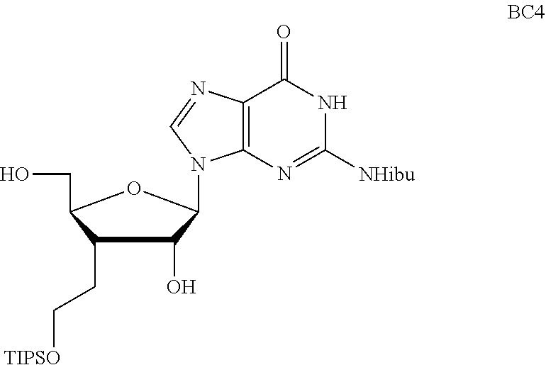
C1(CC[TIPSO])C(O)C(N2C3=C(C(=O)NC([NHibu])=N3)N=C2)OC1CO
